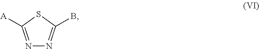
N1=C([A])SC(B)=N1
